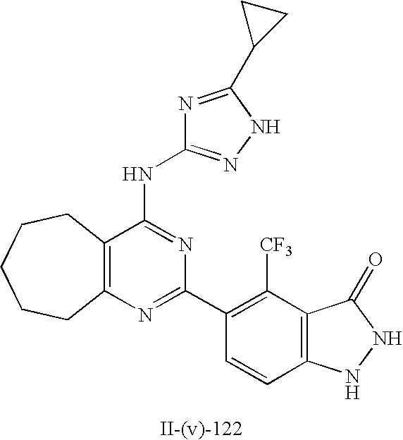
N1=C(C2CC2)NN=C1NC1=NC(C2=C([CF3])C3=C(C=C2)NNC3=O)=NC2=C1CCCCC2
